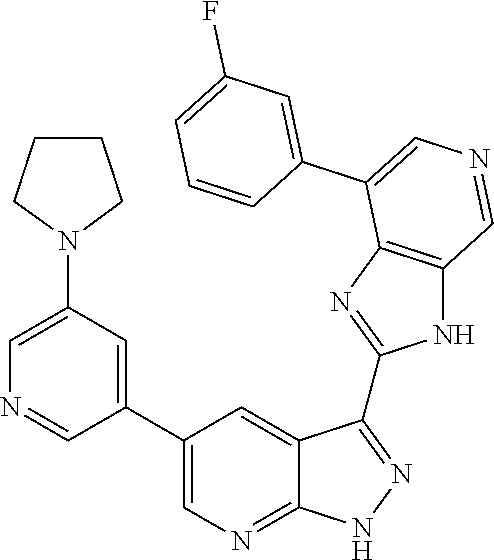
C1=C(N2CCCC2)C=C(C2=CN=C3C(=C2)C(C2=NC4=C(N2)C=NC=C4C2=CC(F)=CC=C2)=NN3)C=N1
